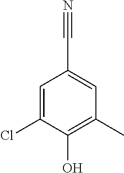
C1=C(Cl)C(O)=C(C)C=C1C#N
